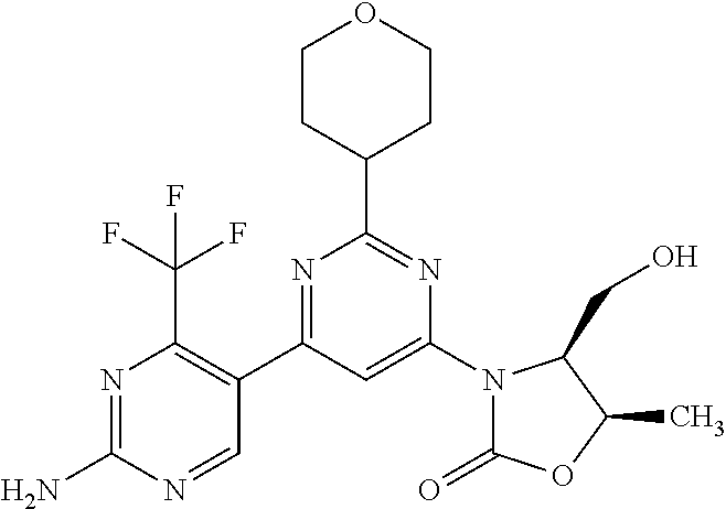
N1=C(C2=C(C(F)(F)F)N=C(N)N=C2)C=C(N2C(=O)OC(C)C2CO)N=C1C1CCOCC1
